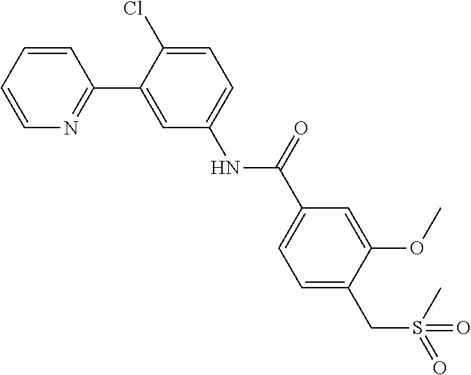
O(C1=CC(C(NC2=CC=C(Cl)C(C3=NC=CC=C3)=C2)=O)=CC=C1CS(=O)(C)=O)C
